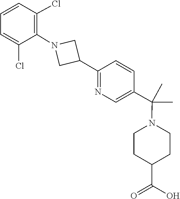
C1=CC(Cl)=C(N2CC(C3=NC=C(C(C)(C)N4CCC(C(=O)O)CC4)C=C3)C2)C(Cl)=C1
